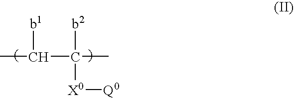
[b1]C(C([b2])([X0][Q0])C)C
